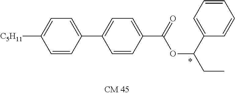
C1=CC(C2=CC=C(C(=O)OC(CC)C3=CC=CC=C3)C=C2)=CC=C1[C5H11]
